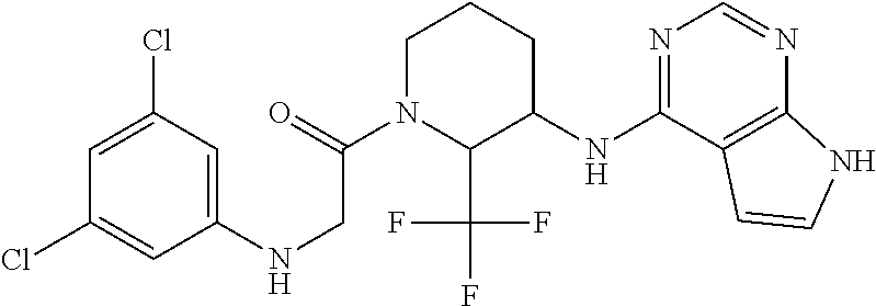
C1=C(Cl)C=C(NCC(N2C(C(F)(F)F)C(NC3=NC=NC4=C3C=CN4)CCC2)=O)C=C1Cl
